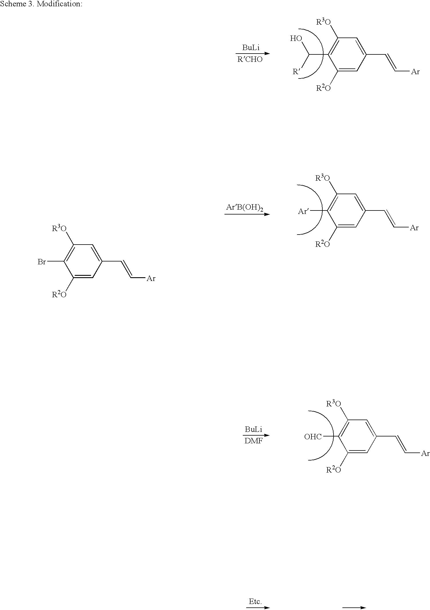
C1([Ar])=C([R3O])C=C(C=C[Ar])C=C1[R2O].C1=C([R2O])C(Br)=C([R3O])C=C1C=C[Ar].[BuLi].C1([OHC])=C([R3O])C=C(C=C[Ar])C=C1[R2O].[BuLi].C1(C(O)[R])=C([R3O])C=C(C=C[Ar])C=C1[R2O]
